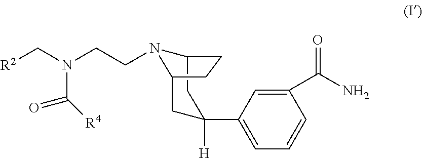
C12N(CCN(C(=O)[R4])C[R2])C(CC([H])(C3=CC=CC(C(=O)N)=C3)C1)CC2
